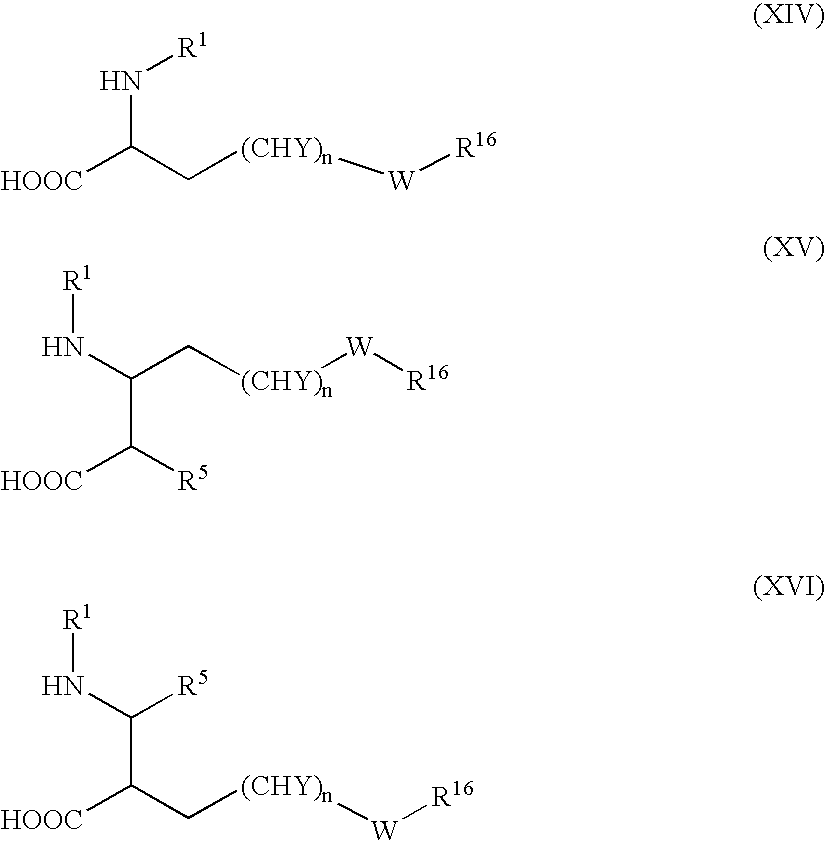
[HOOC]C(C[(CHY)n][W][R16])N[R1].C(C([R5])[HOOC])(N[R1])C[(CHY)n][W][R16].C(C(C[(CHY)n][W][R16])[HOOC])(N[R1])[R5]
